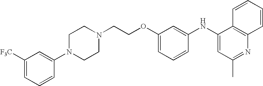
C1(N2CCN(CCOC3=CC=CC(NC4=CC(C)=NC5=C4C=CC=C5)=C3)CC2)=CC([F3C])=CC=C1
